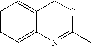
C12=CC=CC=C1COC(C)=N2
